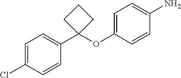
C1=C(Cl)C=CC(C2(OC3=CC=C(N)C=C3)CCC2)=C1
